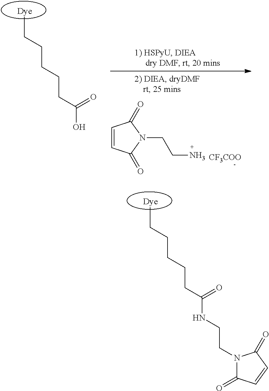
C(CCCC(NCCN1C(=O)C=CC1=O)=O)CC.C(CCCC(O)=O)CC.C1=CC(=O)N(CCN)C1=O.[CF3COO]
